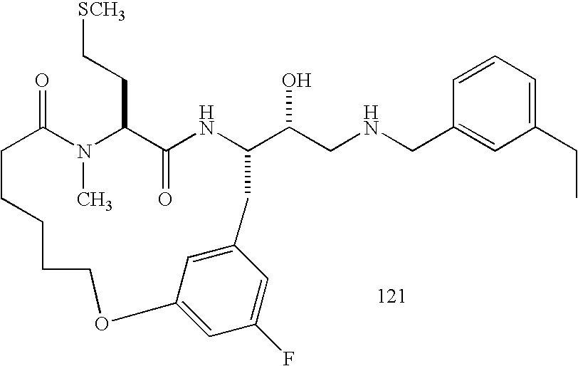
C1=CC=C(CC)C=C1CNCC(O)C1NC(=O)C(CC[SCH3])N(C)C(=O)CCCCCOC2=CC(F)=CC(=C2)C1
